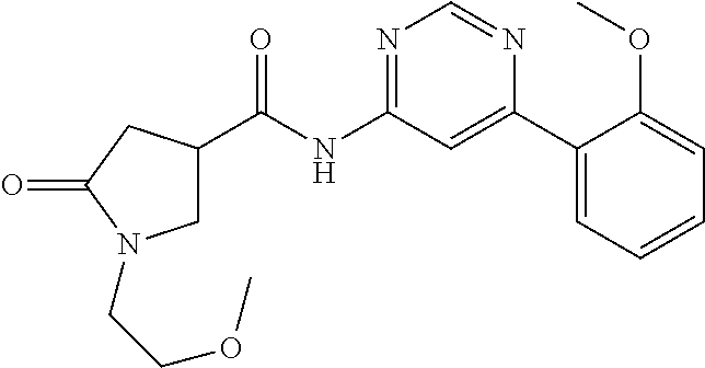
C1C(C(NC2=NC=NC(C3=CC=CC=C3OC)=C2)=O)CC(=O)N1CCOC
